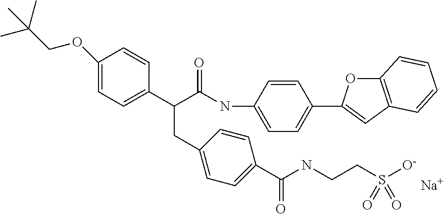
C1(OCC(C)(C)C)=CC=C(C(C(NC2=CC=C(C3=CC4=C(O3)C=CC=C4)C=C2)=O)CC2=CC=C(C(NCCS(=O)(=O)[O-])=O)C=C2)C=C1.[Na]
